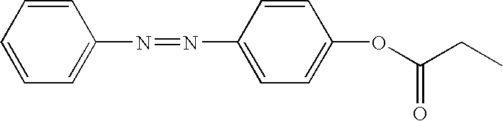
C1=CC=CC=C1N=NC1=CC=C(OC(=O)CC)C=C1
